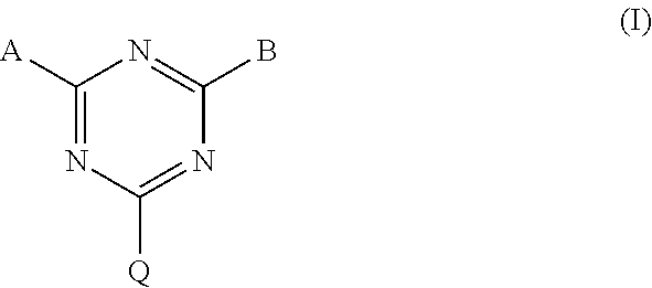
C1([A])=NC([Q])=NC(B)=N1
